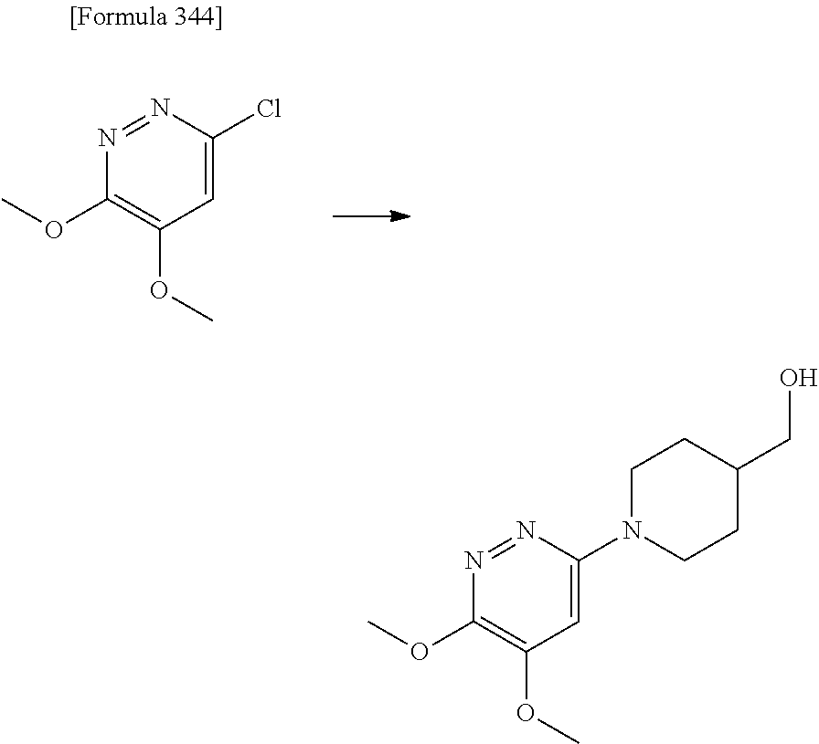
C1=C(Cl)N=NC(OC)=C1OC.C1=C(N2CCC(CO)CC2)N=NC(OC)=C1OC
